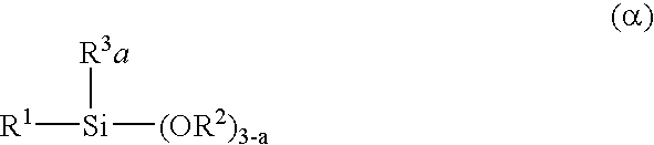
[R3a][Si]([(OR2)3-a])[R1]
